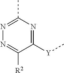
C1([Y]C)=NC(C)=NN=C1[R2]
